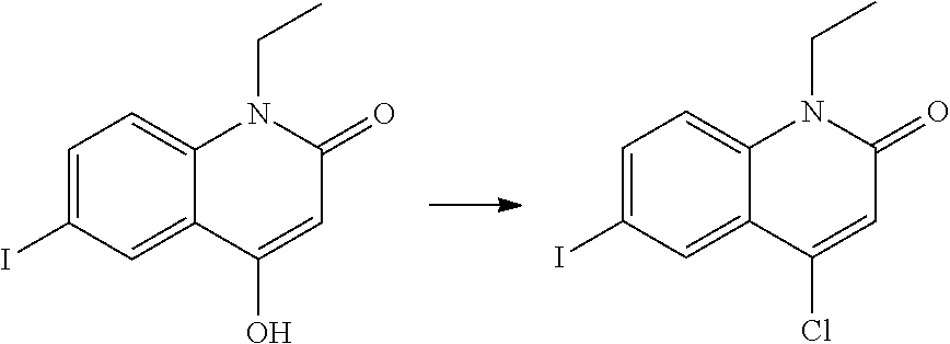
C1=C(I)C=C2C(=C1)N(CC)C(=O)C=C2O.C1=C(I)C=C2C(=C1)N(CC)C(=O)C=C2Cl
